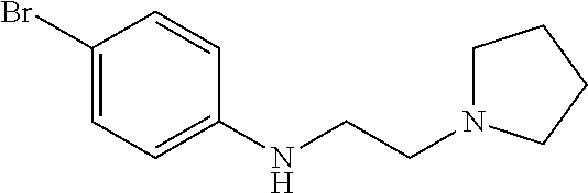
C1(Br)=CC=C(NCCN2CCCC2)C=C1
